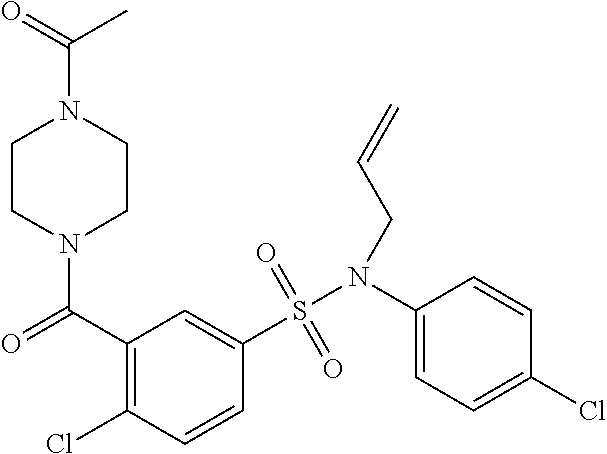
N1(C(=O)C2=C(Cl)C=CC(S(N(C3=CC=C(Cl)C=C3)CC=C)(=O)=O)=C2)CCN(C(=O)C)CC1
